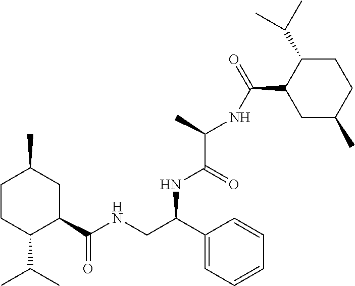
C1CC(C(C)C)C(C(NCC(C2=CC=CC=C2)NC(C(NC(=O)C2CC(C)CCC2C(C)C)C)=O)=O)CC1C
